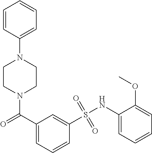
N1(C(C2=CC=CC(S(NC3=CC=CC=C3OC)(=O)=O)=C2)=O)CCN(C2=CC=CC=C2)CC1
